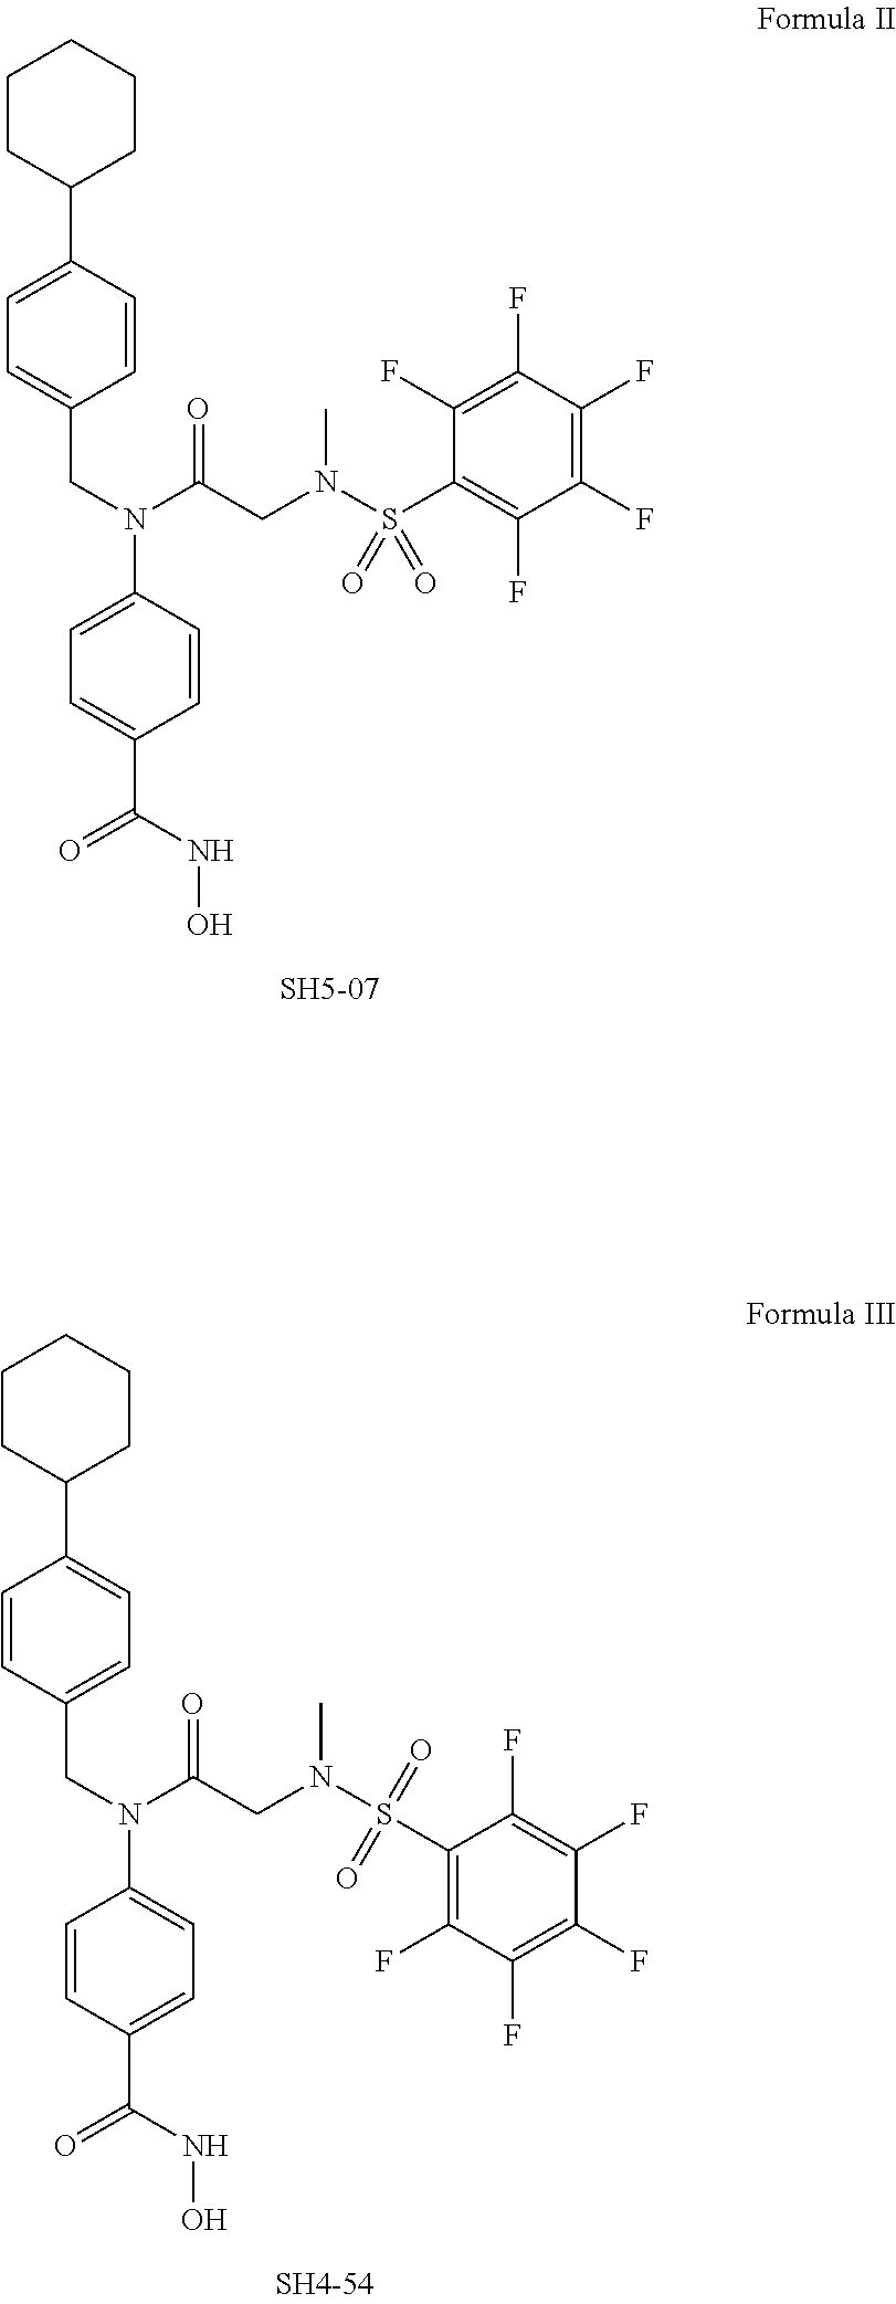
C1CC(C2=CC=C(CN(C3=CC=C(C(NO)=O)C=C3)C(CN(S(=O)(C3=C(F)C(F)=C(F)C(F)=C3F)=O)C)=O)C=C2)CCC1.C1CC(C2=CC=C(CN(C3=CC=C(C(NO)=O)C=C3)C(CN(S(=O)(=O)C3=C(F)C(F)=C(F)C(F)=C3F)C)=O)C=C2)CCC1
